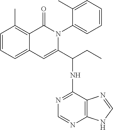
C1=CC=C2C(=C1C)C(=O)N(C1=CC=CC=C1C)C(C(NC1=NC=NC3=C1N=CN3)CC)=C2
